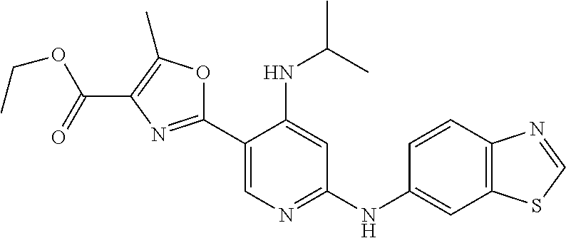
C1(C2=NC(C(=O)OCC)=C(C)O2)=CN=C(NC2=CC3=C(C=C2)N=CS3)C=C1NC(C)C
